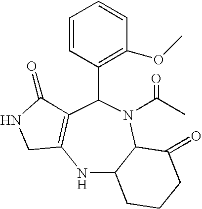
N1C2C(N(C(C)=O)C(C3=C(OC)C=CC=C3)C3=C1CNC3=O)C(=O)CCC2
